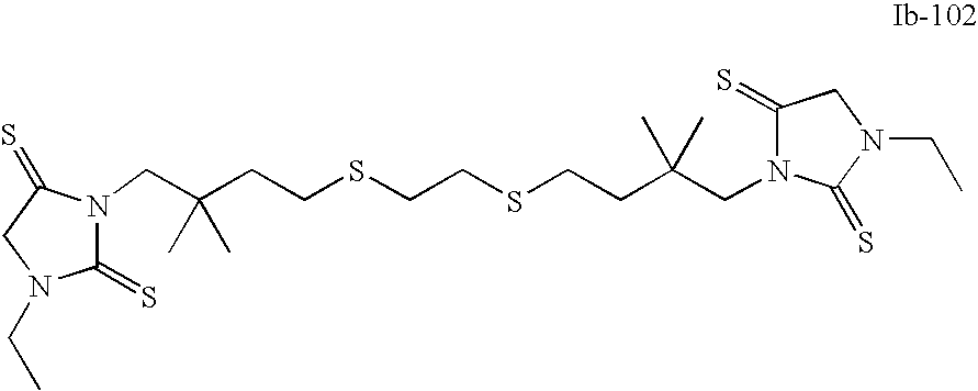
C1(=S)N(CC(CCSCCSCCC(CN2C(=S)CN(CC)C2=S)(C)C)(C)C)C(=S)CN1CC
